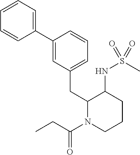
C1=CC=C(C2=CC(CC3N(C(CC)=O)CCCC3NS(C)(=O)=O)=CC=C2)C=C1
